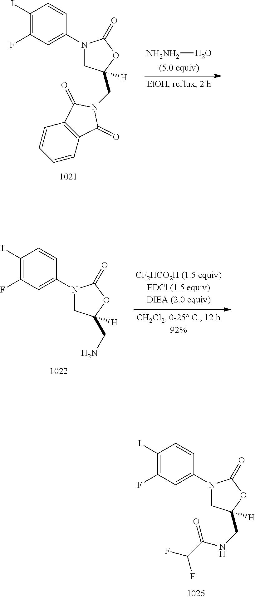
C1(I)=C(F)C=C(N2CC([H])(CN3C(=O)C4=C(C=CC=C4)C3=O)OC2=O)C=C1.[NH2NH2]O.C1(I)=C(F)C=C(N2CC(CN)([H])OC2=O)C=C1.C1(I)=C(F)C=C(N2CC([H])(CNC(=O)C(F)F)OC2=O)C=C1
